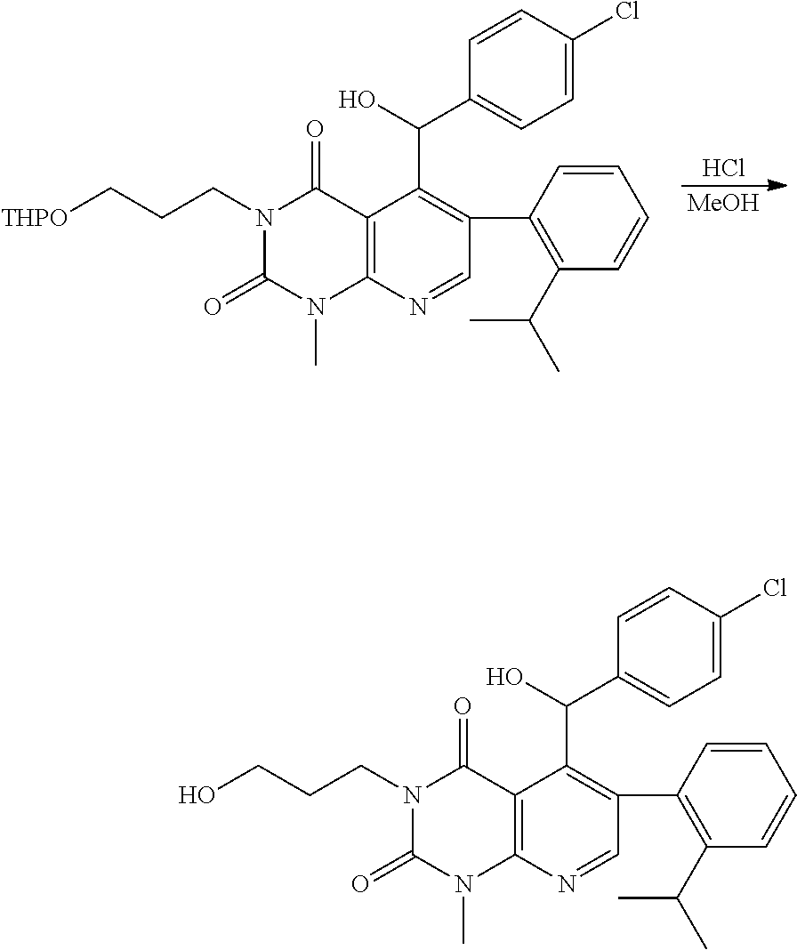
[MeOH].Cl.C1(C2=C(C(C)C)C=CC=C2)=C(C(C2=CC=C(Cl)C=C2)O)C2=C(N=C1)N(C)C(=O)N(CCC[THPO])C2=O.C1(C2=C(C(C)C)C=CC=C2)=C(C(C2=CC=C(Cl)C=C2)O)C2=C(N=C1)N(C)C(=O)N(CCCO)C2=O
